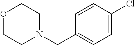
O1CCN(CC2=CC=C(Cl)C=C2)CC1
